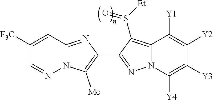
N12C(=NC(C3=NN4C(=C3S([Et])=O)C([Y1])=C([Y2])C([Y3])=C4[Y4])=C1[Me])C=C([F3C])C=N2
